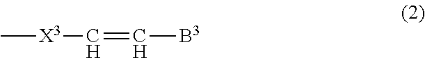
C[X3]C=C[B3]
